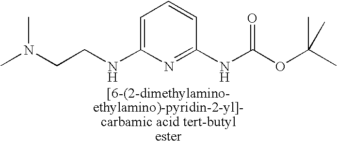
C1=C(NCCN(C)C)N=C(NC(=O)OC(C)(C)C)C=C1
